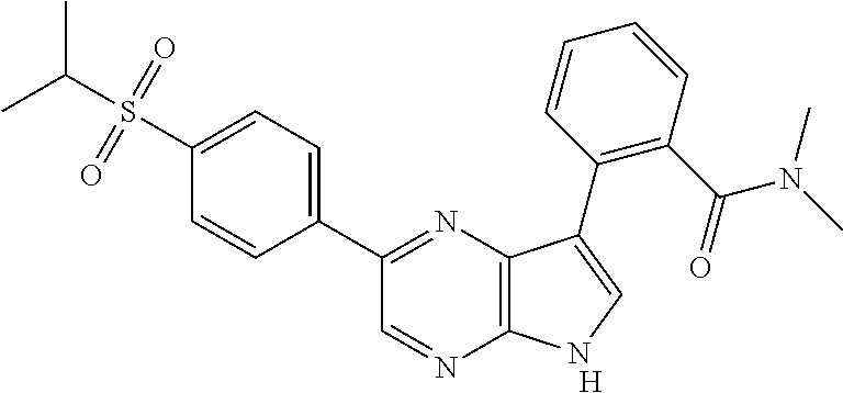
C1(C2=NC3=C(N=C2)NC=C3C2=C(C(=O)N(C)C)C=CC=C2)=CC=C(S(C(C)C)(=O)=O)C=C1.[H]
